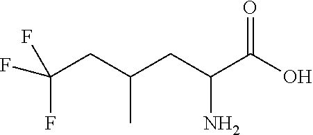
C(CC(C)CC(N)C(=O)O)(F)(F)F
